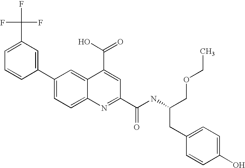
C1(C(F)(F)F)=CC=CC(C2=CC=C3C(=C2)C(C(O)=O)=CC(C(NC(COCC)CC2=CC=C(O)C=C2)=O)=N3)=C1
